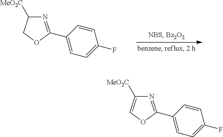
C1([MeO2C])N=C(C2=CC=C(F)C=C2)OC1.C1([MeO2C])=COC(C2=CC=C(F)C=C2)=N1
